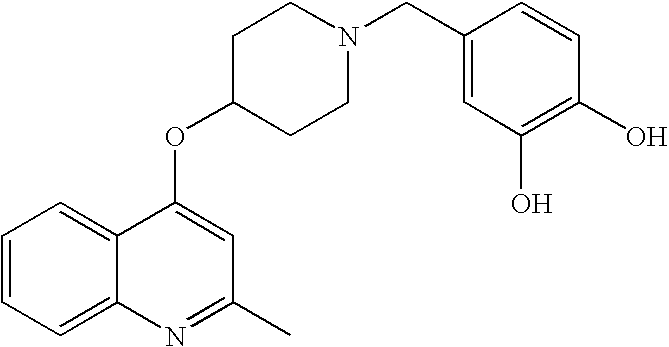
C1=CC=C2C(=C1)C(OC1CCN(CC3=CC(O)=C(O)C=C3)CC1)=CC(C)=N2
